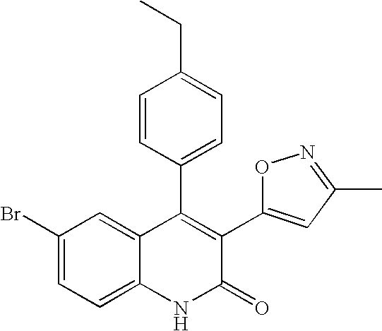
C1(Br)=CC=C2C(=C1)C(C1=CC=C(CC)C=C1)=C(C1=CC(C)=NO1)C(=O)N2
